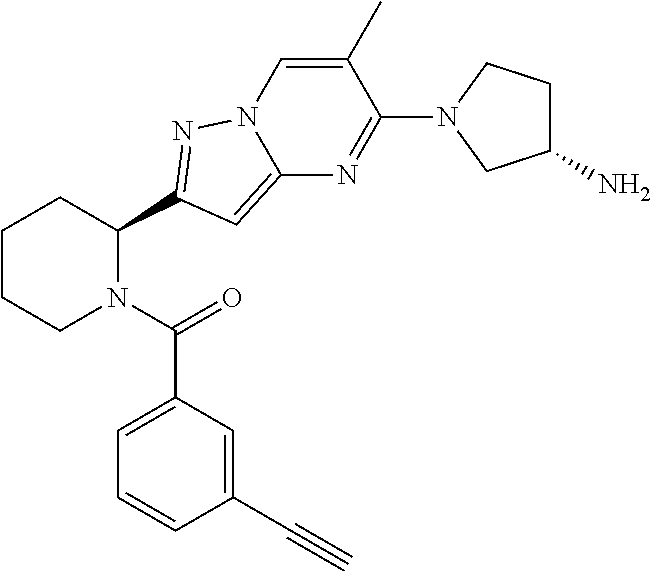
C1CCN(C(=O)C2=CC=CC(C#C)=C2)C(C2=NN3C=C(C)C(N4CC(N)CC4)=NC3=C2)C1
